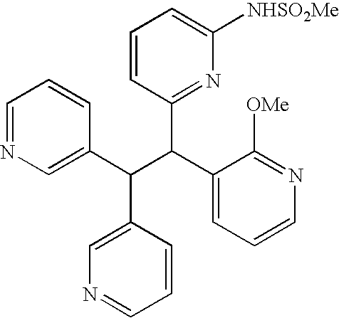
C1=NC=C(C(C(C2=CC=CN=C2[OMe])C2=NC([NHSO2Me])=CC=C2)C2=CN=CC=C2)C=C1
